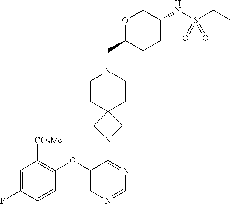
C1=C(F)C=CC(OC2=CN=CN=C2N2CC3(C2)CCN(CC2CCC(NS(CC)(=O)=O)CO2)CC3)=C1[CO2Me]
